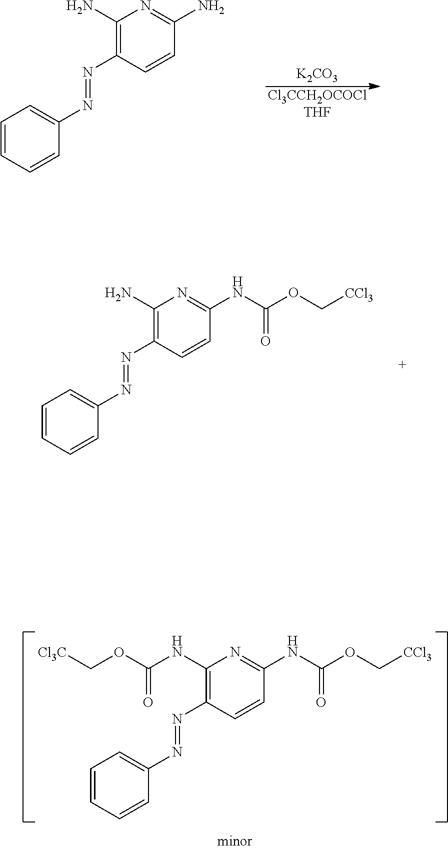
[Cl3CCH2OCOClTHF].[K2CO3].C1=CC=CC(N=NC2=C(N)N=C(N)C=C2)=C1.C1=CC=CC(N=NC2=C(N)N=C(NC(OC[CCl3])=O)C=C2)=C1.C1=CC=CC(N=NC2=C(NC(OC[Cl3C])=O)N=C(NC(OC[CCl3])=O)C=C2)=C1
